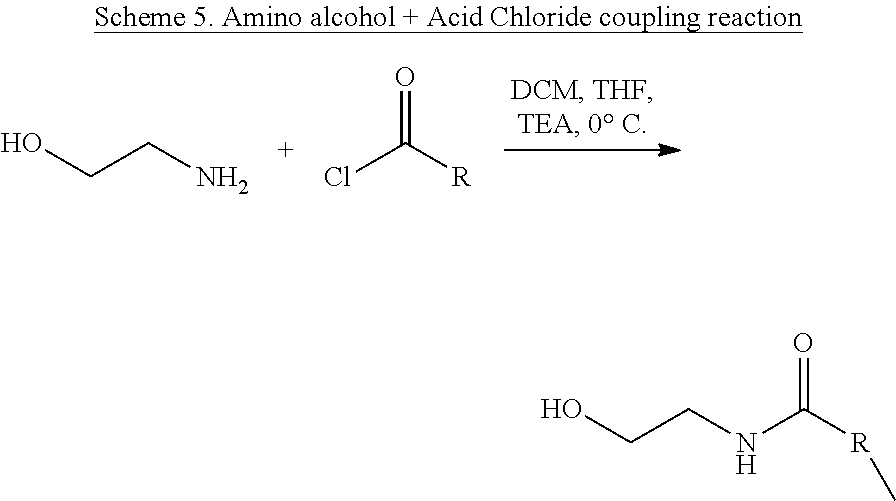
OCCN.ClC([R])=O.N(C([R]C)=O)CCO
